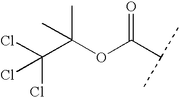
C(OC(C(C)C)=O)(C)(C(Cl)(Cl)Cl)C
